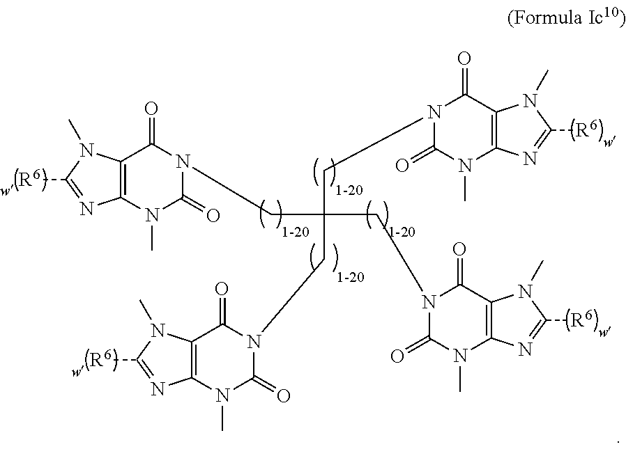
C12=C(N(C)C(=O)N(CC(CN3C(=O)N(C)C4=C(C3=O)N(C)C([R6])=N4)(CN3C(=O)N(C)C4=C(C3=O)N(C)C([R6])=N4)CN3C(=O)N(C)C4=C(C3=O)N(C)C([R6])=N4)C1=O)N=C([R6])N2C
